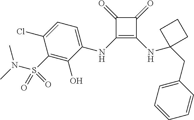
C1(=O)C(NC2=CC=C(Cl)C(S(=O)(N(C)C)=O)=C2O)=C(NC2(CC3=CC=CC=C3)CCC2)C1=O
